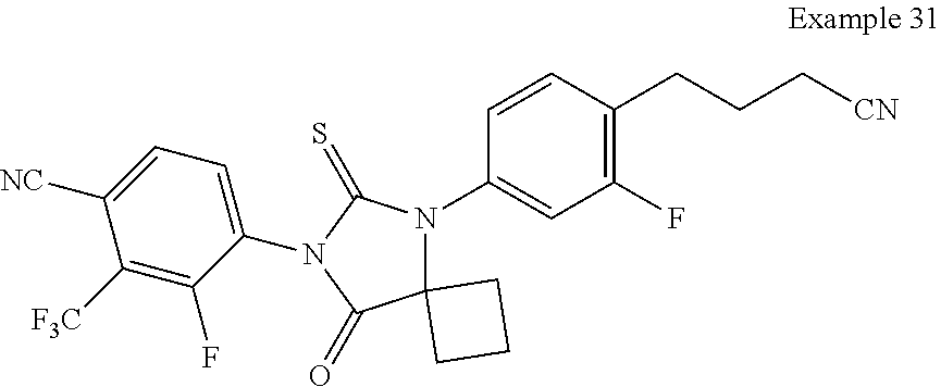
C1=CC(CCC[CN])=C(F)C=C1N1C2(C(=O)N(C3=CC=C([NC])C([F3C])=C3F)C1=S)CCC2
